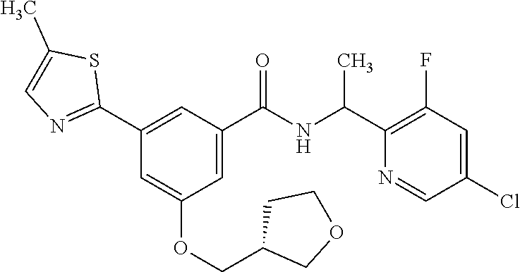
C1(C2=NC=C(C)S2)=CC(C(NC(C2=C(F)C=C(Cl)C=N2)C)=O)=CC(OCC2COCC2)=C1
